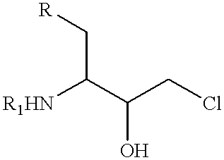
[R1HN]C(C(CCl)O)C[R]
